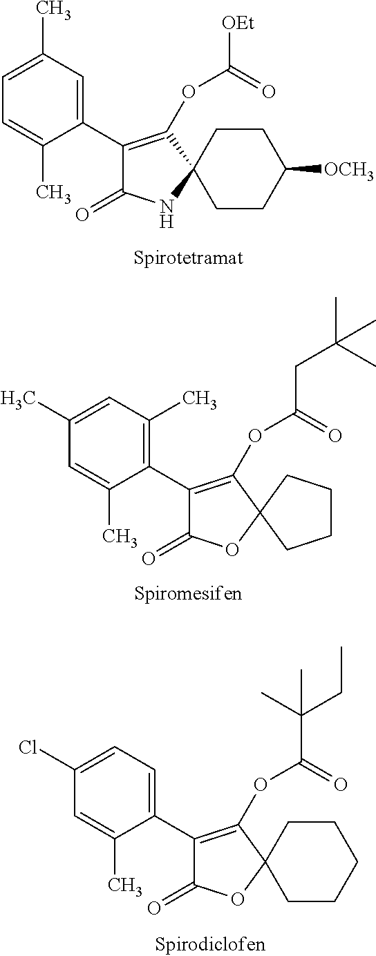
C1(C2=C(OC([OEt])=O)C3(NC2=O)CCC([OCH3])CC3)=CC(C)=CC=C1C.C1(C2=C(OC(CC(C)(C)C)=O)C3(OC2=O)CCCC3)=C(C)C=C(C)C=C1C.C1(C2=C(OC(C(C)(CC)C)=O)C3(OC2=O)CCCCC3)=CC=C(Cl)C=C1C
